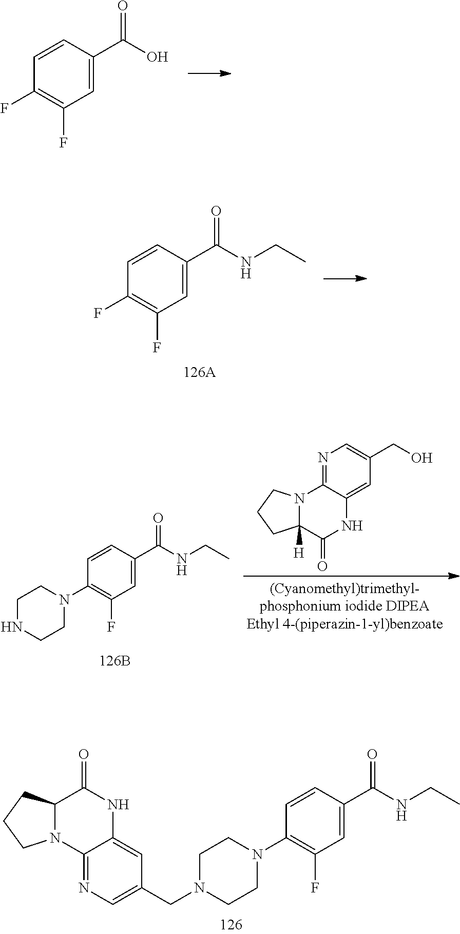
C1=C(C(O)=O)C=CC(F)=C1F.C1(=O)NC2=CC(CN3CCN(C4=C(F)C=C(C(=O)NCC)C=C4)CC3)=CN=C2N2C1CCC2.C1=C(C(NCC)=O)C=CC(F)=C1F.N1=C2C(=CC(CO)=C1)NC(=O)C1([H])N2CCC1.C1=C(C(NCC)=O)C=CC(N2CCNCC2)=C1F
